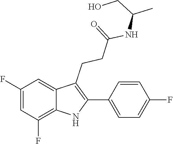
C1=C(F)C=C2C(CCC(=O)NC(CO)C)=C(C3=CC=C(F)C=C3)NC2=C1F
